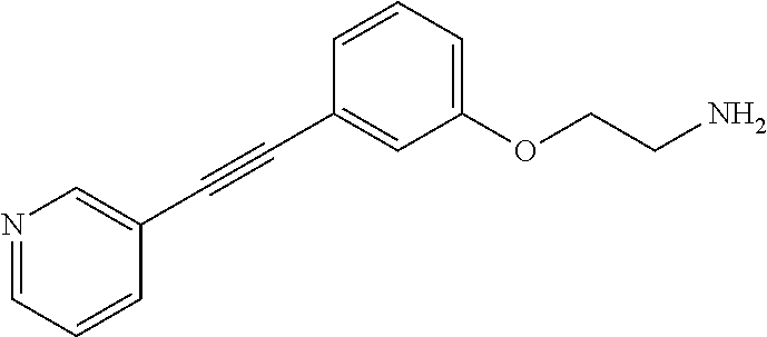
C(#CC1=CC(OCCN)=CC=C1)C1=CN=CC=C1
